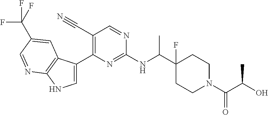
C1(C(NC2=NC(C3=CNC4=C3C=C(C(F)(F)F)C=N4)=C(C#N)C=N2)C)(F)CCN(C(C(O)C)=O)CC1
